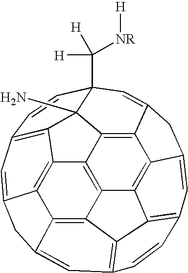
C12=C3C4=C5C6=C1C1=C7C=C6CC5=CC5=C4C4=C(C=C6C(=C34)C3=C2C1(N)C(C([NR][H])([H])[H])(C=C3C6)C=C7)C=C5
